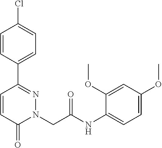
C1=CC(C2=NN(CC(NC3=CC=C(OC)C=C3OC)=O)C(=O)C=C2)=CC=C1Cl
